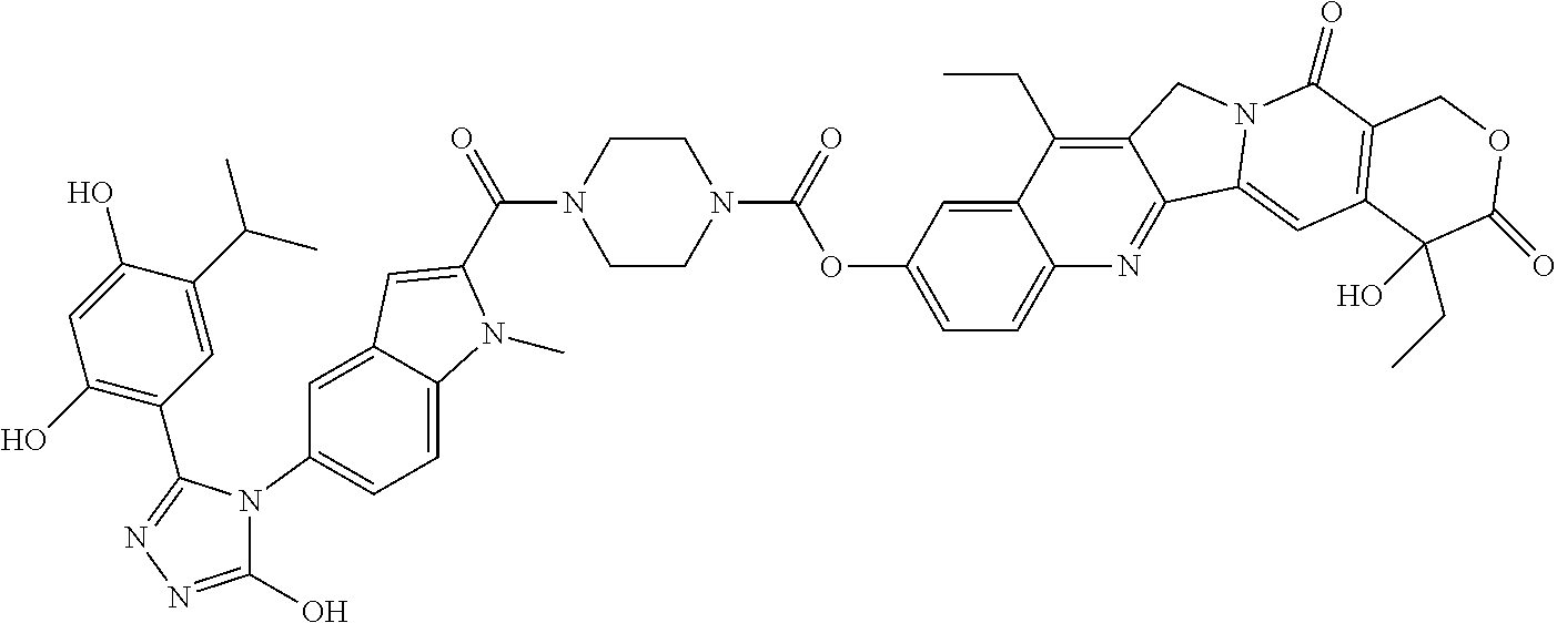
N1(C(OC2=CC=C3C(=C2)C(CC)=C2C(=N3)C3=CC4=C(C(=O)N3C2)COC(=O)C4(O)CC)=O)CCN(C(=O)C2=CC3=CC(N4C(C5=C(O)C=C(O)C(C(C)C)=C5)=NN=C4O)=CC=C3N2C)CC1
